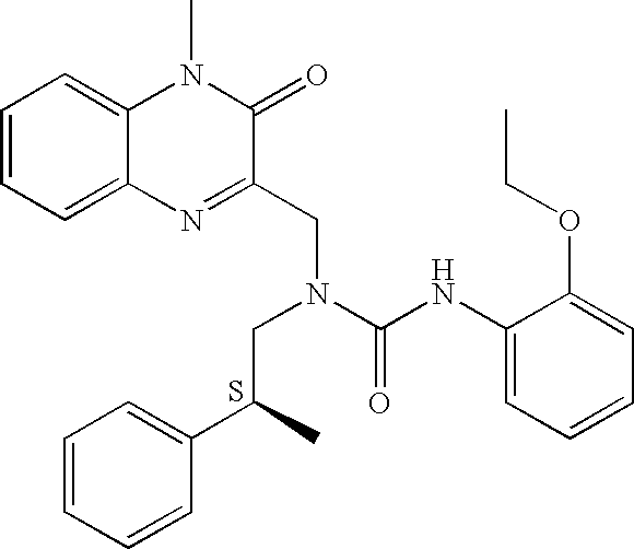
C1=CC=C2C(=C1)N(C)C(=O)C(CN(CC(C1=CC=CC=C1)C)C(NC1=CC=CC=C1OCC)=O)=N2.S
